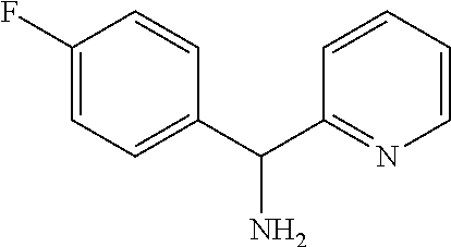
C1(C(C2=NC=CC=C2)N)=CC=C(F)C=C1
